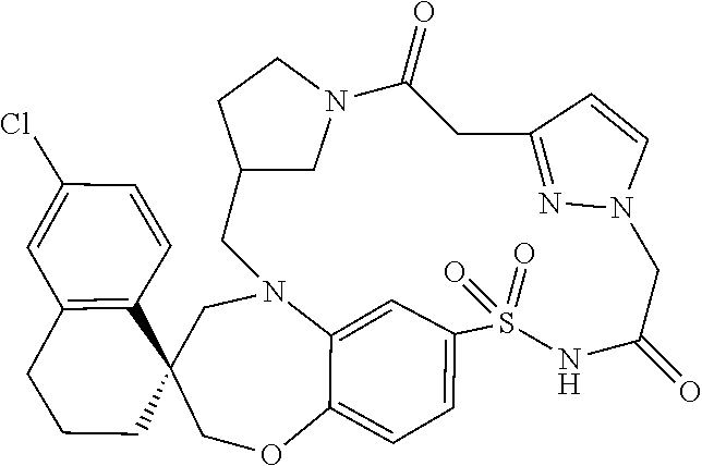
C12=CC=C3C=C1N(CC1(C4=C(C=C(Cl)C=C4)CCC1)CO2)CC1CN(CC1)C(=O)CC1=NN(C=C1)CC(=O)NS3(=O)=O
